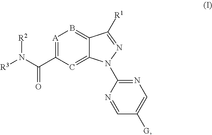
[R3]N(C(C1=[A]B=C2C(=C1)N(C1=NC=C([G])C=N1)N=C2[R1])=O)[R2]
